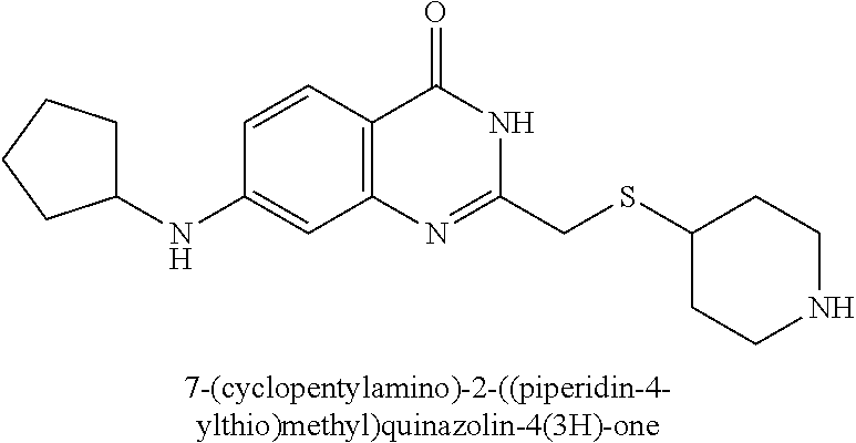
[7-(cyclopentylamino)-2-((piperidin-4-ylthio)methyl)quinazolin-4(3H)-one].C1(NC2CCCC2)=CC2=C(C=C1)C(=O)NC(CSC1CCNCC1)=N2
